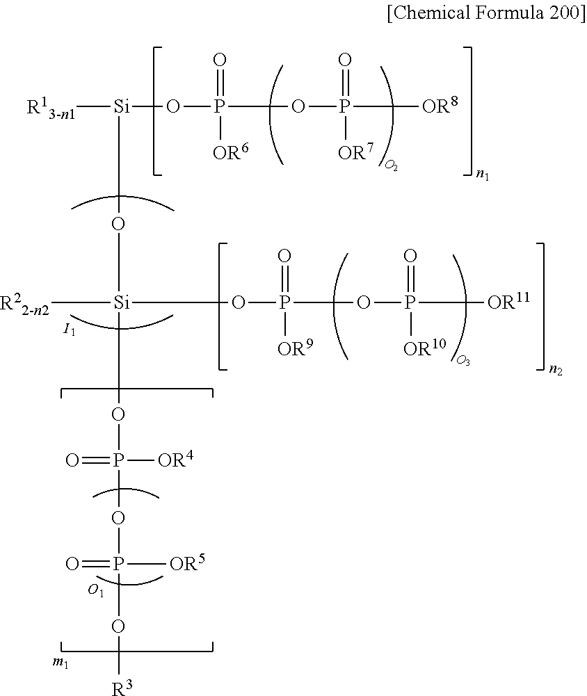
[R13-n1][Si](OP(OP(=O)([OR7])[OR8])(=O)[OR6])O[Si]([R22-n2])(OP(OP(=O)([OR10])[OR11])(=O)[OR9])OP(=O)(OP(O[R3])(=O)[OR5])[OR4]
